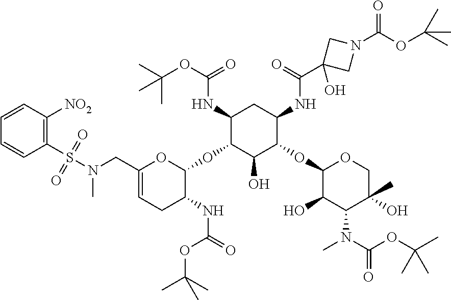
C1(S(=O)(=O)N(CC2=CCC(NC(OC(C)(C)C)=O)C(OC3C(O)C(OC4C(O)C(N(C(OC(C)(C)C)=O)C)C(O)(C)CO4)C(NC(C4(O)CN(C(OC(C)(C)C)=O)C4)=O)CC3NC(=O)OC(C)(C)C)O2)C)=C([NO2])C=CC=C1
